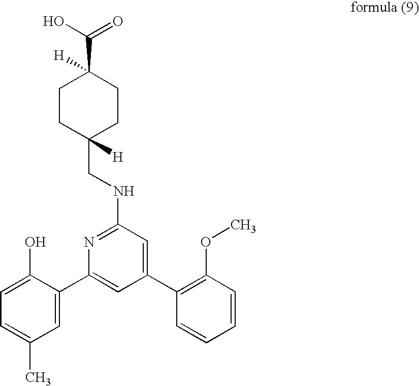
C1(C2=CC(C)=CC=C2O)=CC(C2=C(OC)C=CC=C2)=CC(NCC2([H])CCC(C(O)=O)([H])CC2)=N1
